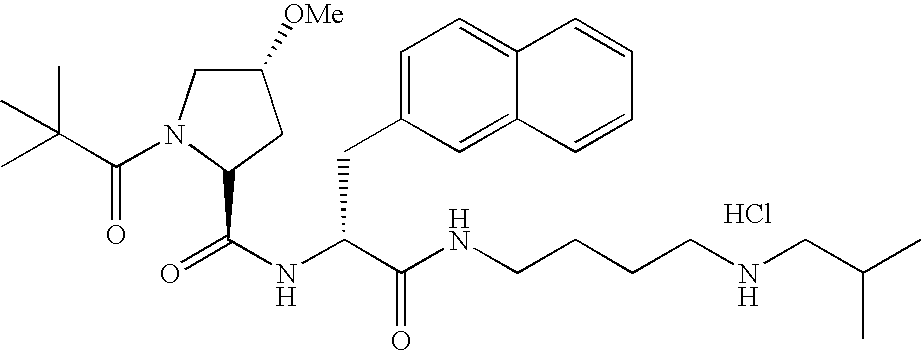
Cl.N(C(C(NCCCCNCC(C)C)=O)CC1=CC=C2C(=C1)C=CC=C2)C(=O)C1N(C(=O)C(C)(C)C)CC([OMe])C1
